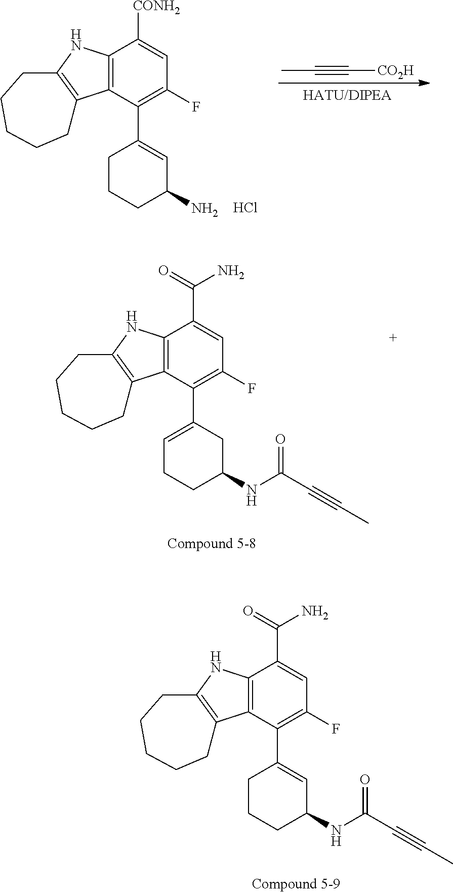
C12=C(C(C3=CC(NC(C#CC)=O)CCC3)=C(F)C=C1C(=O)N)C1=C(N2)CCCCC1.C12=C(C(C3=CC(N)CCC3)=C(F)C=C1[CONH2])C1=C(N2)CCCCC1.Cl.CC#C[CO2H].C12=C(C(C3=CCCC(NC(C#CC)=O)C3)=C(F)C=C1C(=O)N)C1=C(N2)CCCCC1
